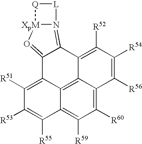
C12=O[XpM]3N(=C1C1=C([R52])C([R54])=C([R56])C4=C([R60])C([R59])=C5C(=C14)C2=C([R51])C([R53])=C5[R55])[L][Q]3
